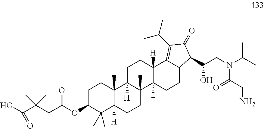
OC(C(CC(OC1C(C)(C)C2([H])C(C)(CC1)C1([H])C(C)(CC2)C2(C)C([H])(CC1)C1=C(C(C)C)C(=O)C(C(CN(C(C)C)C(=O)CN)O)C1CC2)=O)(C)C)=O
